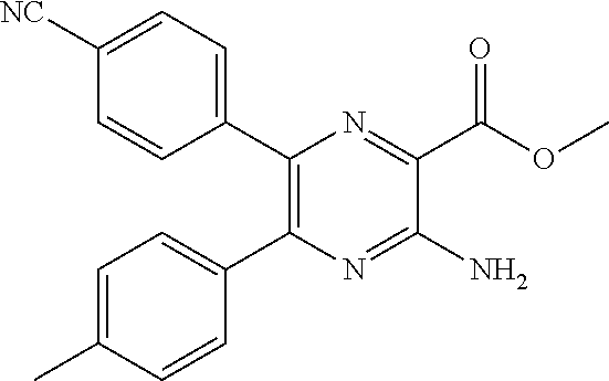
C1=C(C)C=CC(C2=C(C3=CC=C([NC])C=C3)N=C(C(OC)=O)C(N)=N2)=C1
